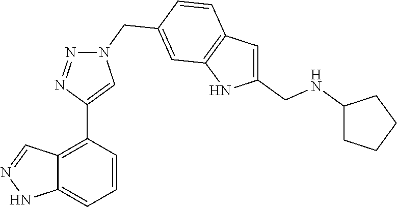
C12=C(C3=CN(CC4=CC5=C(C=C(CNC6CCCC6)N5)C=C4)N=N3)C=CC=C1NN=C2
